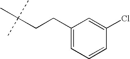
C1(CCC(C)(C)C)=CC=CC(Cl)=C1
